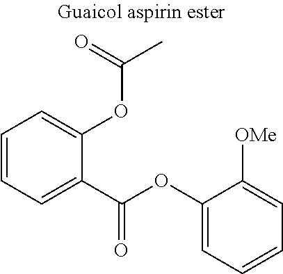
C1=CC=C(C(OC2=CC=CC=C2[OMe])=O)C(OC(C)=O)=C1
